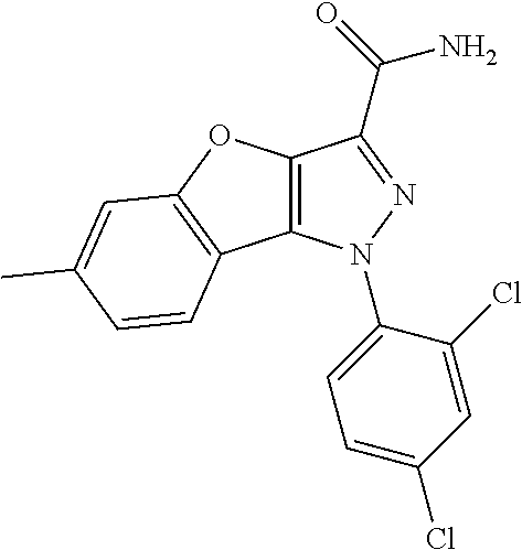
C12=C(N(C3=CC=C(Cl)C=C3Cl)N=C1C(N)=O)C1=C(O2)C=C(C)C=C1
